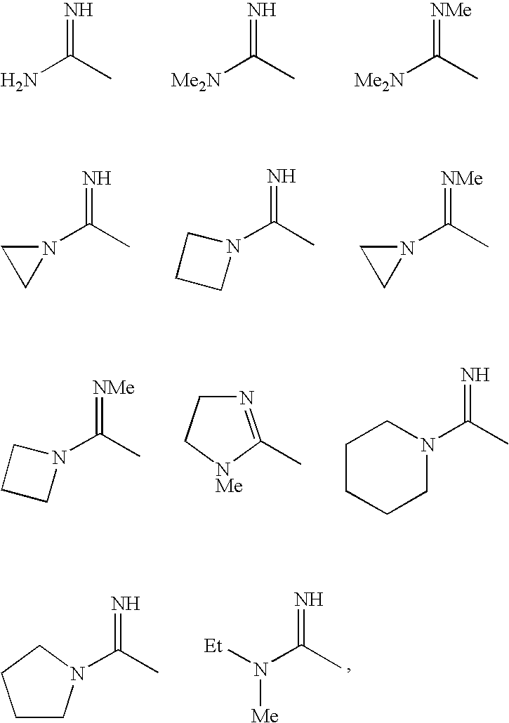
N=C(C)N.N=C(C)[Me2N].[NMe]=C(C)[Me2N].N=C(C)N1CC1.N=C(C)N1CCC1.[NMe]=C(C)N1CC1.N1=C(C)[NMe]CC1.C1CCCCN1C(C)=N.[NMe]=C(C)N1CCC1.[Et]N(C(C)=N)[Me].C1CN(C(C)=N)CC1
